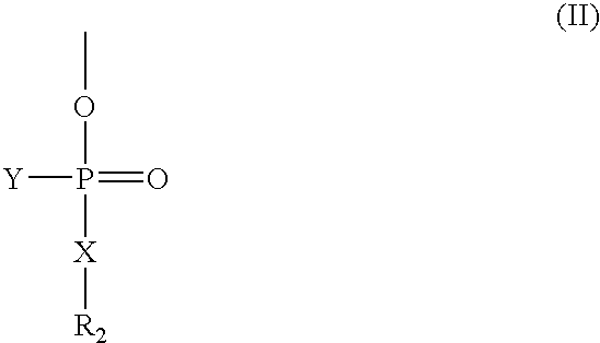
COP([Y])(=O)[X][R2]
